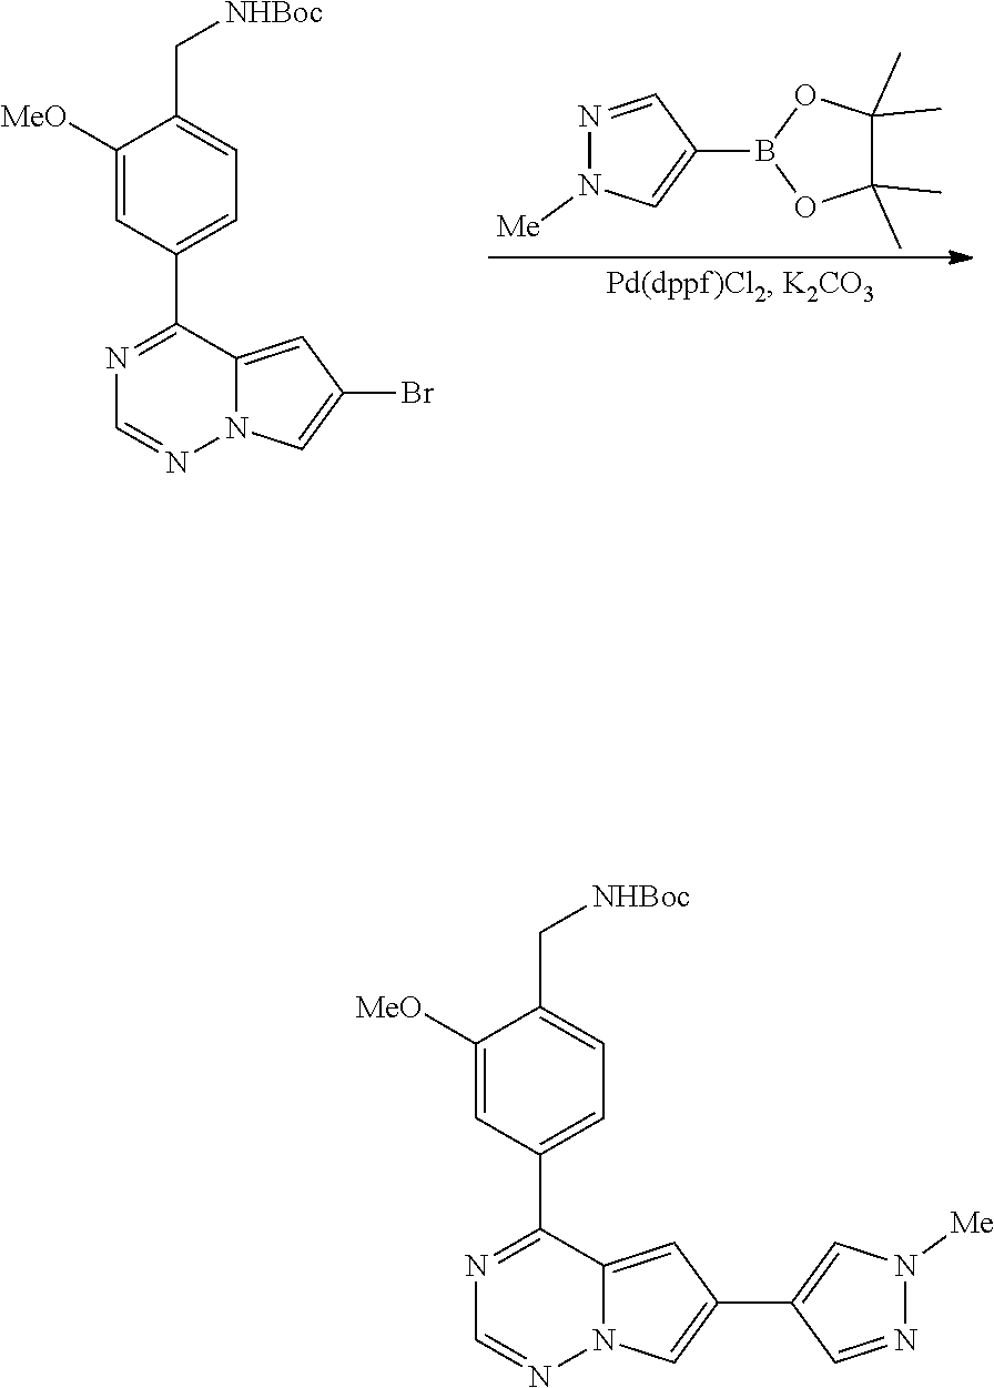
O1C(C)(C)C(C)(C)OB1C1=CN([Me])N=C1.C1=NN2C(=CC(Br)=C2)C(C2=CC=C(C[NHBoc])C([MeO])=C2)=N1.C1=NN2C(=CC(C3=CN([Me])N=C3)=C2)C(C2=CC=C(C[NHBoc])C([MeO])=C2)=N1
